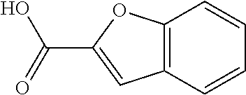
C12=C(C=CC=C1)C=C(C(=O)O)O2
